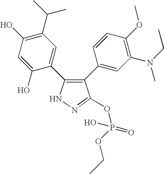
N1N=C(OP(=O)(OCC)O)C(C2=CC(N(C)CC)=C(OC)C=C2)=C1C1=CC(C(C)C)=C(O)C=C1O
